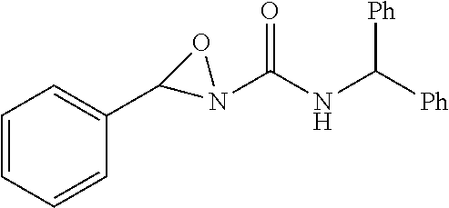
C1=CC=CC(C2N(C(NC([Ph])[Ph])=O)O2)=C1
